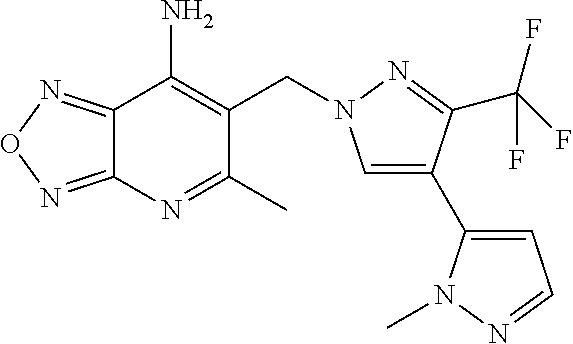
C12=NON=C1C(N)=C(CN1C=C(C3=CC=NN3C)C(C(F)(F)F)=N1)C(C)=N2
